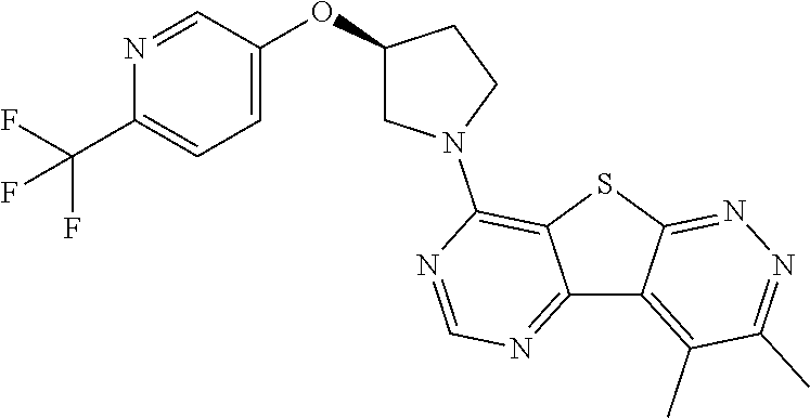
C12=NC=NC(N3CC(OC4=CC=C(C(F)(F)F)N=C4)CC3)=C1SC1=NN=C(C)C(C)=C21
